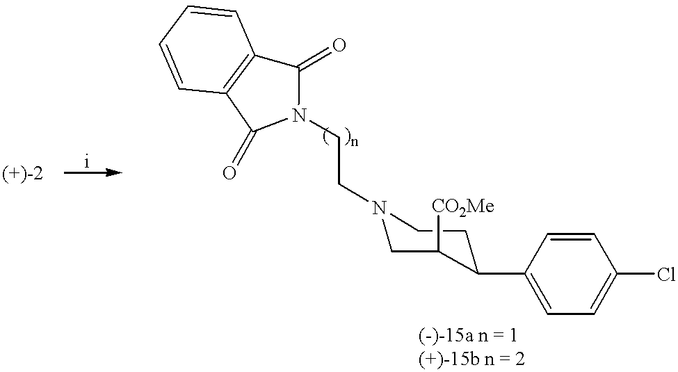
N1(CCN2CC([CO2Me])C(C3=CC=C(Cl)C=C3)CC2)C(=O)C2=C(C1=O)C=CC=C2
